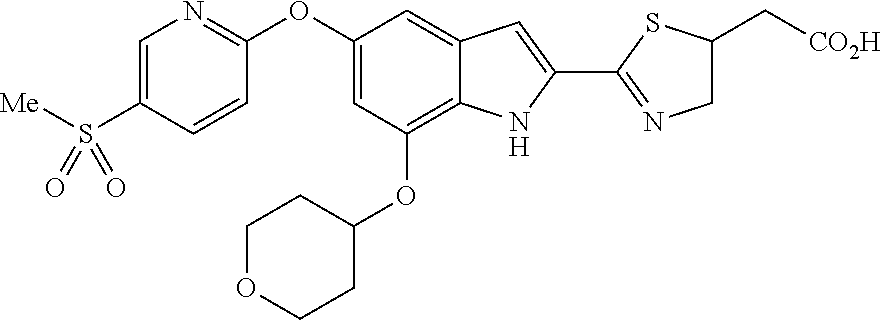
C1=C(S([Me])(=O)=O)C=CC(OC2=CC(OC3CCOCC3)=C3C(=C2)C=C(C2=NCC(C[CO2H])S2)N3)=N1
